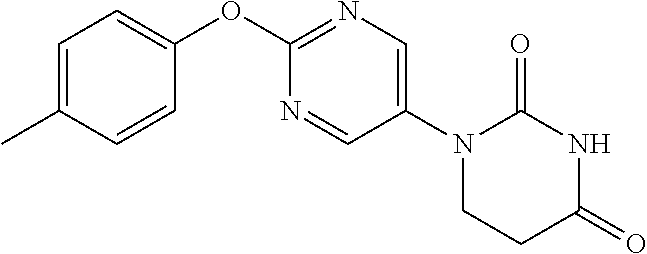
C1(OC2=NC=C(N3CCC(=O)NC3=O)C=N2)=CC=C(C)C=C1
